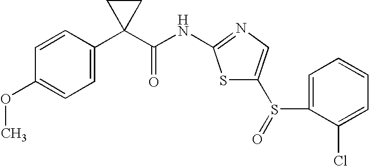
C1=CC(OC)=CC=C1C1(C(NC2=NC=C(S(=O)C3=CC=CC=C3Cl)S2)=O)CC1
